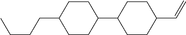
C1(C=C)CCC(C2CCC(CCCC)CC2)CC1
